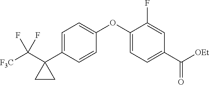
C1=C(C2(C([F3C])(F)F)CC2)C=CC(OC2=CC=C(C([OEt])=O)C=C2F)=C1
